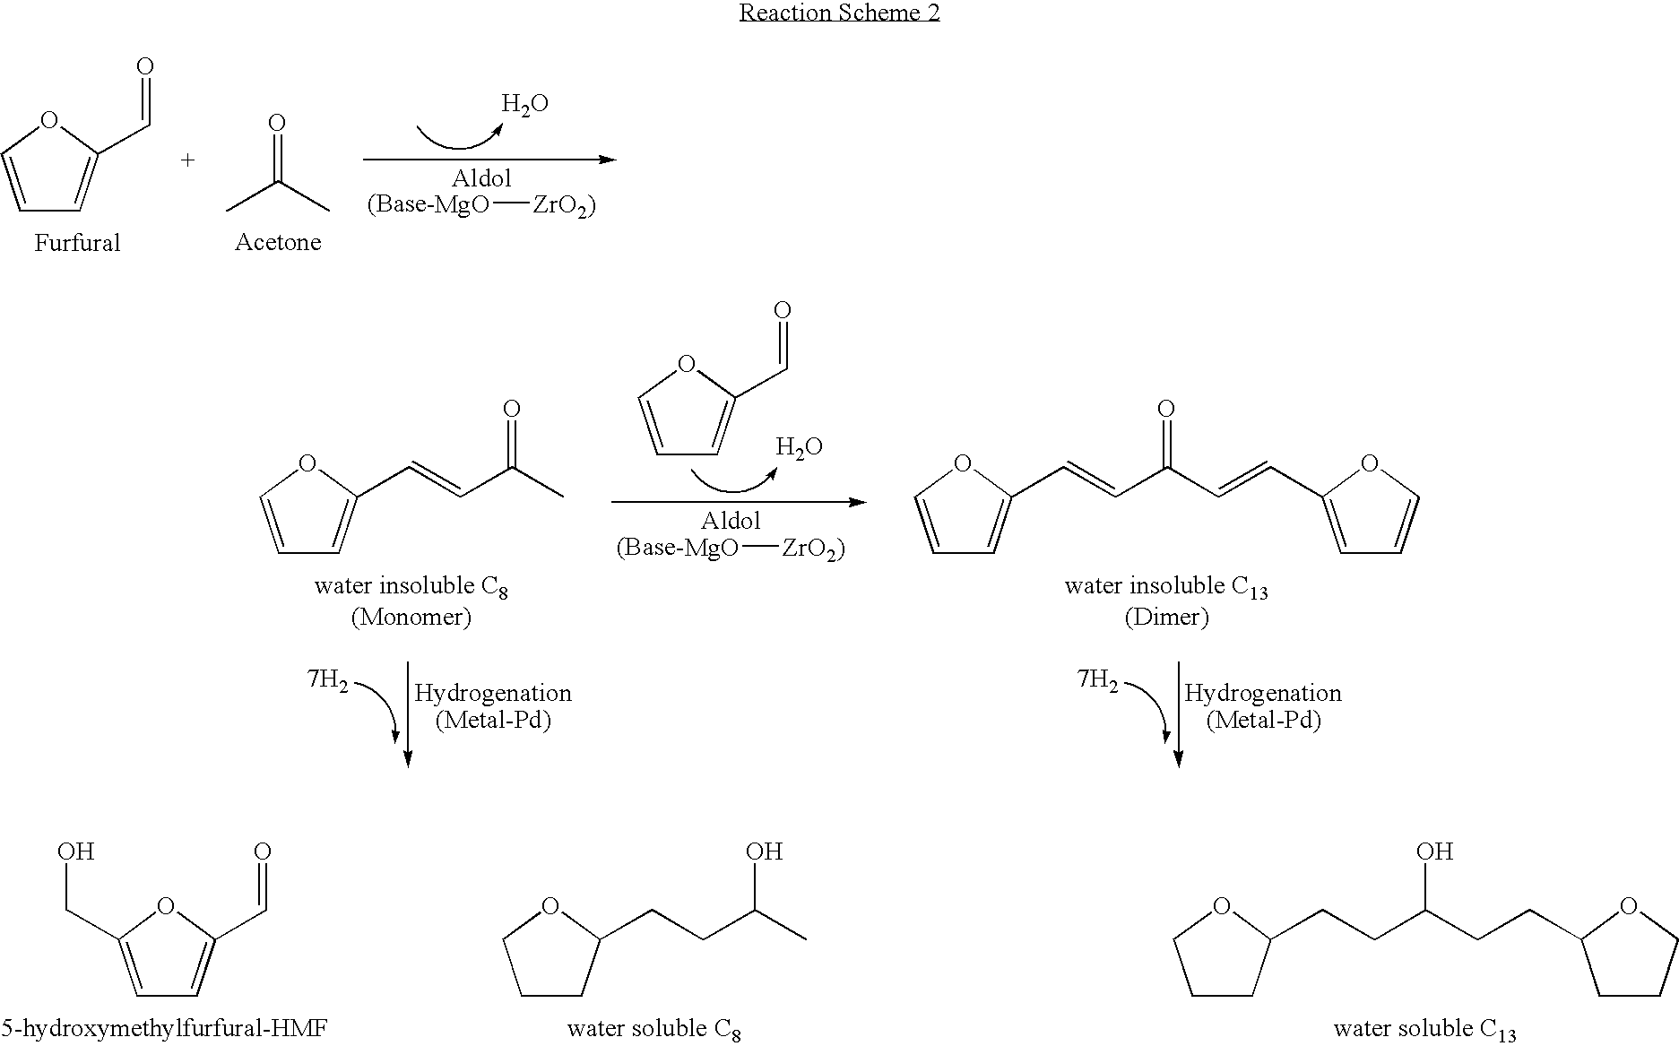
C1CC(CCC(CCC2CCCO2)O)OC1.C1CC(CCC(C)O)OC1.C1=C(CO)OC(C=O)=C1.C1=COC(C=O)=C1.CC(C)=O.[MgO][ZrO2)].O.C1=COC(C=CC(C)=O)=C1.C1=COC(C=CC(C=CC2=CC=CO2)=O)=C1.[7H2].[7H2].[MgO][ZrO2)].O.C1=COC(C=O)=C1
